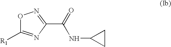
O1C([R1])=NC(C(=O)NC2CC2)=N1
